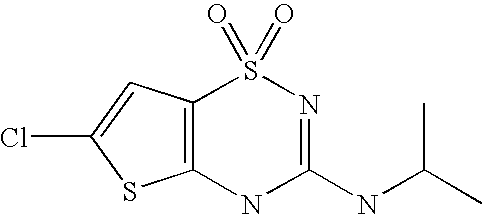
N1=C(NC(C)C)NC2=C(S1(=O)=O)C=C(Cl)S2
